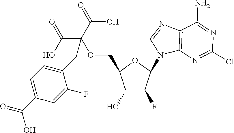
C1(O)C(F)C(N2C3=C(N=C2)C(N)=NC(Cl)=N3)OC1COC(C(O)=O)(C(O)=O)CC1=CC=C(C(=O)O)C=C1F
